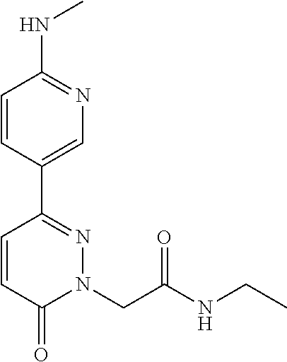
C1=CC(C2=NN(CC(NCC)=O)C(=O)C=C2)=CN=C1NC
